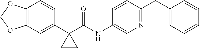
C12=C(C=C(C3(C(=O)NC4=CN=C(CC5=CC=CC=C5)C=C4)CC3)C=C1)OCO2
